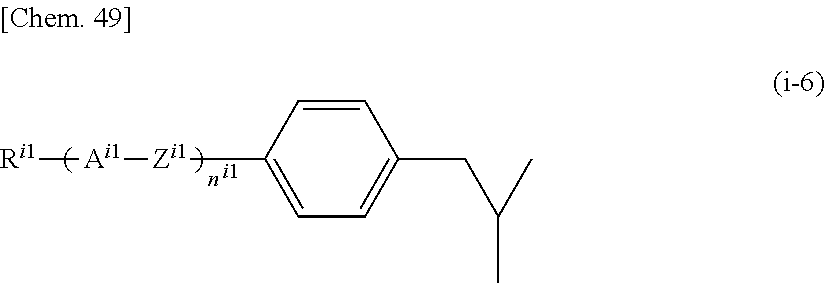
[Ai1]([Ri1])[Zi1]C1=CC=C(CC(C)C)C=C1
